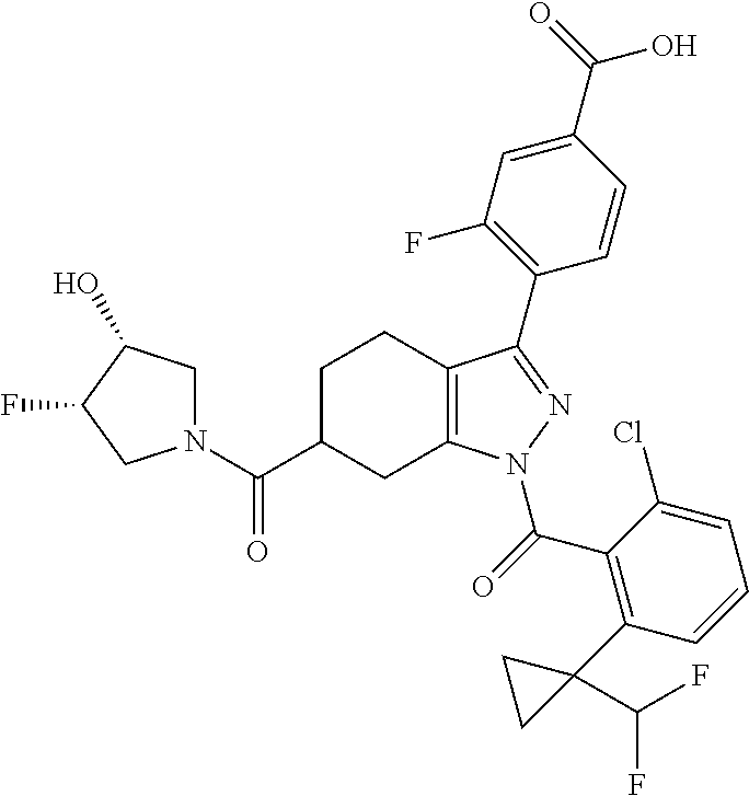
C1C(C(=O)N2CC(O)C(F)C2)CC2=C(C1)C(C1=C(F)C=C(C(O)=O)C=C1)=NN2C(=O)C1=C(C2(C(F)F)CC2)C=CC=C1Cl
